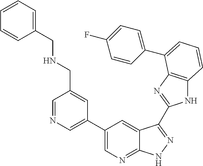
C1(C2=CN=CC(CNCC3=CC=CC=C3)=C2)=CN=C2C(=C1)C(C1=NC3=C(N1)C=CC=C3C1=CC=C(F)C=C1)=NN2
